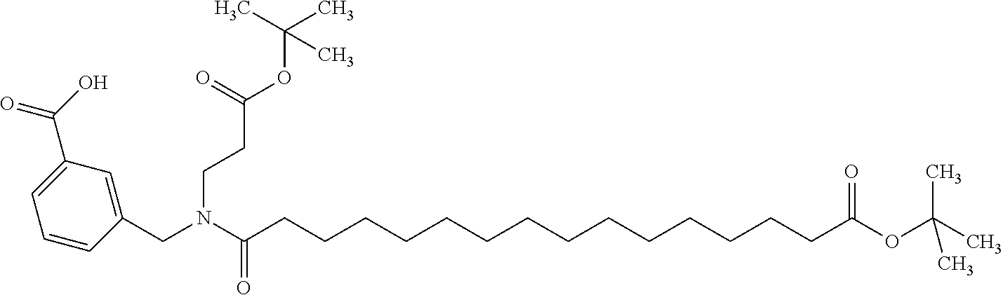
C1(CN(C(CCCCCCCCCCCCCCC(OC(C)(C)C)=O)=O)CCC(OC(C)(C)C)=O)=CC(C(O)=O)=CC=C1
